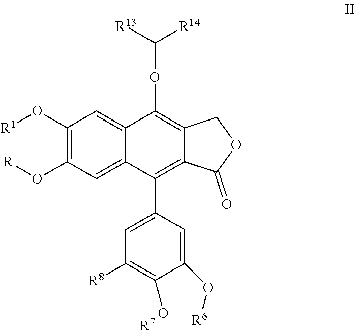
C1(O[R1])=C(O[R])C=C2C(=C1)C(OC([R13])[R14])=C1C(=C2C2=CC([R8])=C(O)C(O[R6])=C2)C(=O)OC1.[R7]
